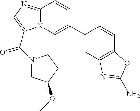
N12C(=NC=C1C(N1CC(OC)CC1)=O)C=CC(C1=CC3=C(C=C1)OC(N)=N3)=C2
